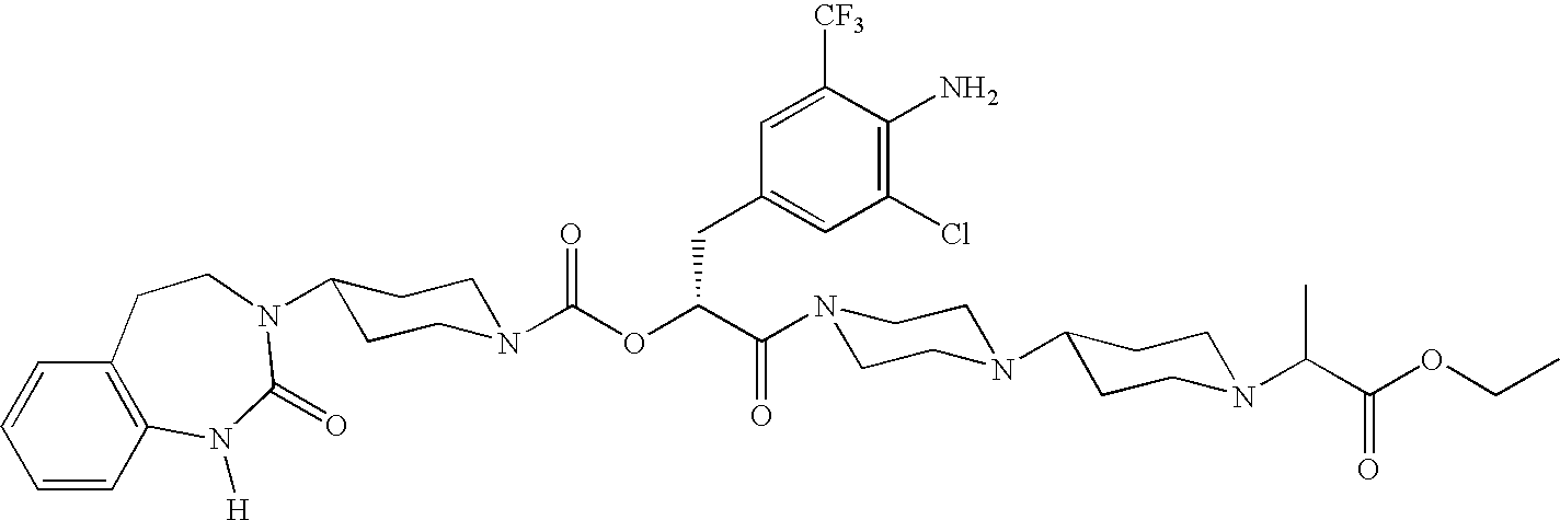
C1=CC2=C(C=C1)CCN(C1CCN(C(OC(C(N3CCN(C4CCN(C(C(OCC)=O)C)CC4)CC3)=O)CC3=CC(Cl)=C(N)C([CF3])=C3)=O)CC1)C(=O)N2[H]
